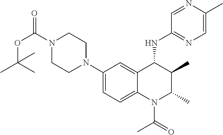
C1(N2CCN(C(OC(C)(C)C)=O)CC2)=CC=C2C(=C1)C(NC1=NC=C(C)N=C1)C(C)C(C)N2C(C)=O
